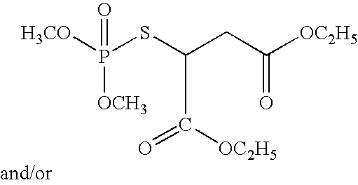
[H3CO]P(SC(CC([OC2H5])=O)C([OC2H5])=O)(=O)[OCH3]
